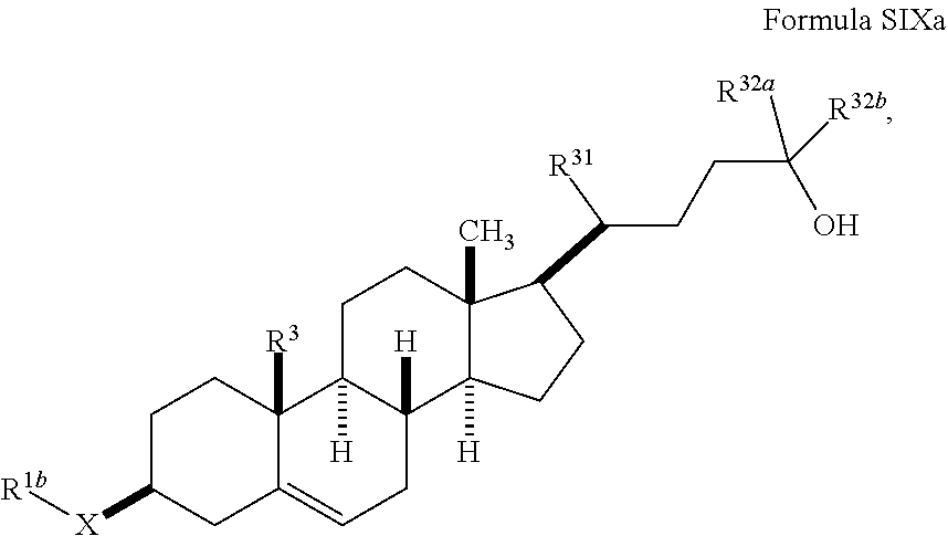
C1C([X][R1b])CC2=CCC3([H])C([H])(C2([R3])C1)CCC1(C)C3([H])CCC1C(CCC([R32a])(O)[R32b])[R31]
